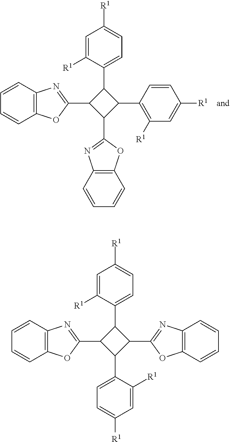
C1=C([R1])C=C([R1])C(C2C(C3=NC4=C(O3)C=CC=C4)C(C3=CC=C([R1])C=C3[R1])C2C2=NC3=C(O2)C=CC=C3)=C1.C1(C2C(C3=NC4=C(O3)C=CC=C4)C(C3=NC4=C(O3)C=CC=C4)C2C2=C([R1])C=C([R1])C=C2)=CC=C([R1])C=C1[R1]
